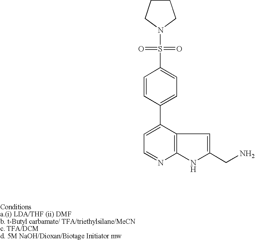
C1=C(C2=CC=C(S(N3CCCC3)(=O)=O)C=C2)C2=C(N=C1)NC(CN)=C2
